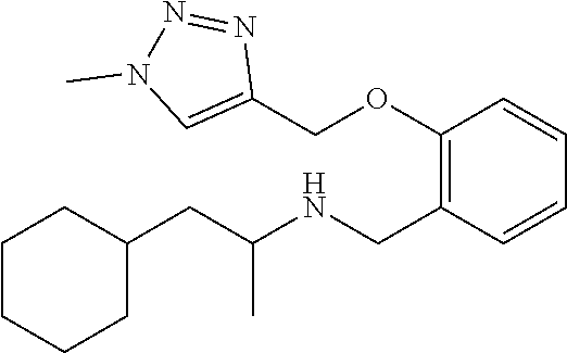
C1(CC(NCC2=C(OCC3=CN(C)N=N3)C=CC=C2)C)CCCCC1
